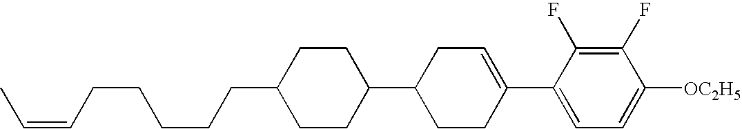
C1(F)=C(F)C(C2=CCC(C3CCC(CCCCCC=CC)CC3)CC2)=CC=C1[OC2H5]
